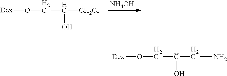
[Dex]OCC([CH2Cl])O.[NH4OH].[Dex]OCC(CN)O
